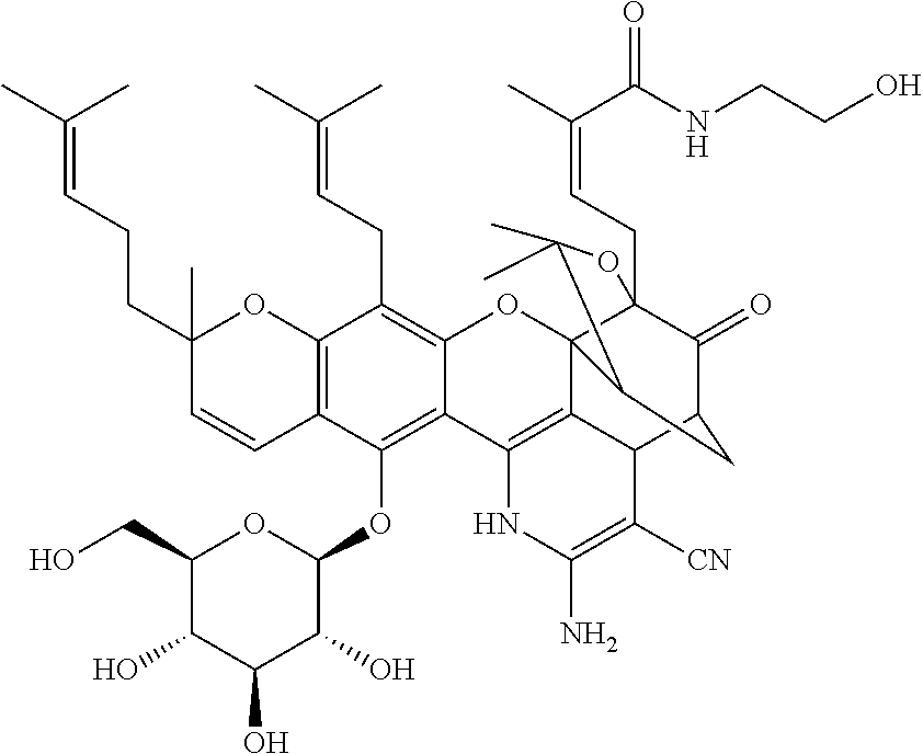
C12=C(C(OC3C(O)C(O)C(O)C(CO)O3)=C3C(=C1CC=C(C)C)OC14C5(CC=C(C)C(NCCO)=O)C(=O)C(CC1C(C)(C)O5)C1C4=C3NC(N)=C1[CN])C=CC(CCC=C(C)C)(C)O2
